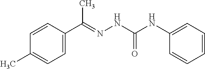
C1=CC(C(=NNC(NC2=CC=CC=C2)=O)C)=CC=C1C
